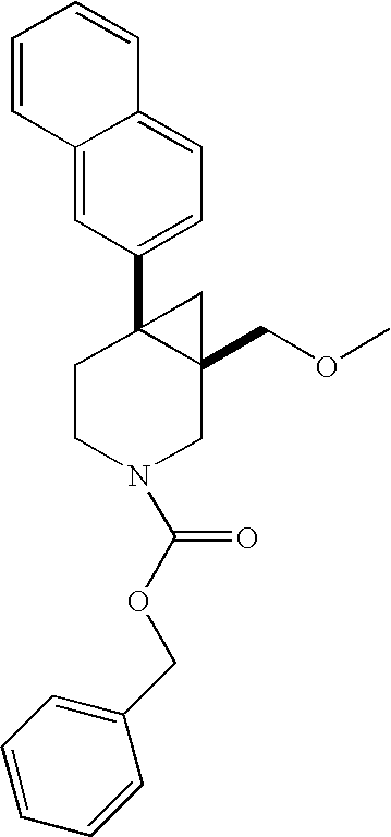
C1CN(C(OCC2=CC=CC=C2)=O)CC2(COC)C1(C1=CC=C3C(=C1)C=CC=C3)C2
